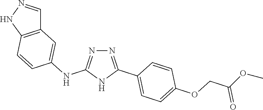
N1=C(NC2=CC3=C(C=C2)NN=C3)NC(C2=CC=C(OCC(OC)=O)C=C2)=N1
